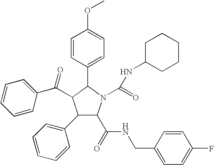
C1=CC(C2C(C(C3=CC=CC=C3)=O)C(C3=CC=CC=C3)C(C(NCC3=CC=C(F)C=C3)=O)N2C(=O)NC2CCCCC2)=CC=C1OC
